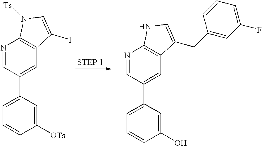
N1=CC(C2=CC=CC([OTs])=C2)=CC2=C1N([Ts])C=C2I.N1=CC(C2=CC=CC(O)=C2)=CC2=C1NC=C2CC1=CC(F)=CC=C1
